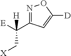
N1=C(C([E])([H])C[X])C=C([D])O1
